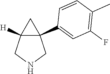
C12([H])CNCC1(C1=CC(F)=C(C)C=C1)C2
